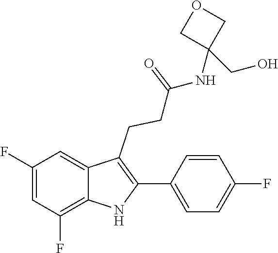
C1(C2=C(CCC(=O)NC3(CO)COC3)C3=CC(F)=CC(F)=C3N2)=CC=C(F)C=C1
